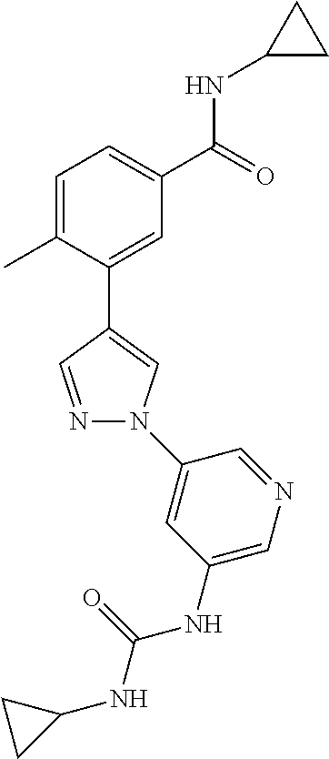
C1=C(C)C(C2=CN(C3=CC(NC(=O)NC4CC4)=CN=C3)N=C2)=CC(C(=O)NC2CC2)=C1
